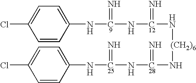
ClC1=CC=C(N[C 9](N[C12](N[(CH2)6]N[C28](N[C25](NC2=CC=C(Cl)C=C2)=N)=N)=N)=N)C=C1
